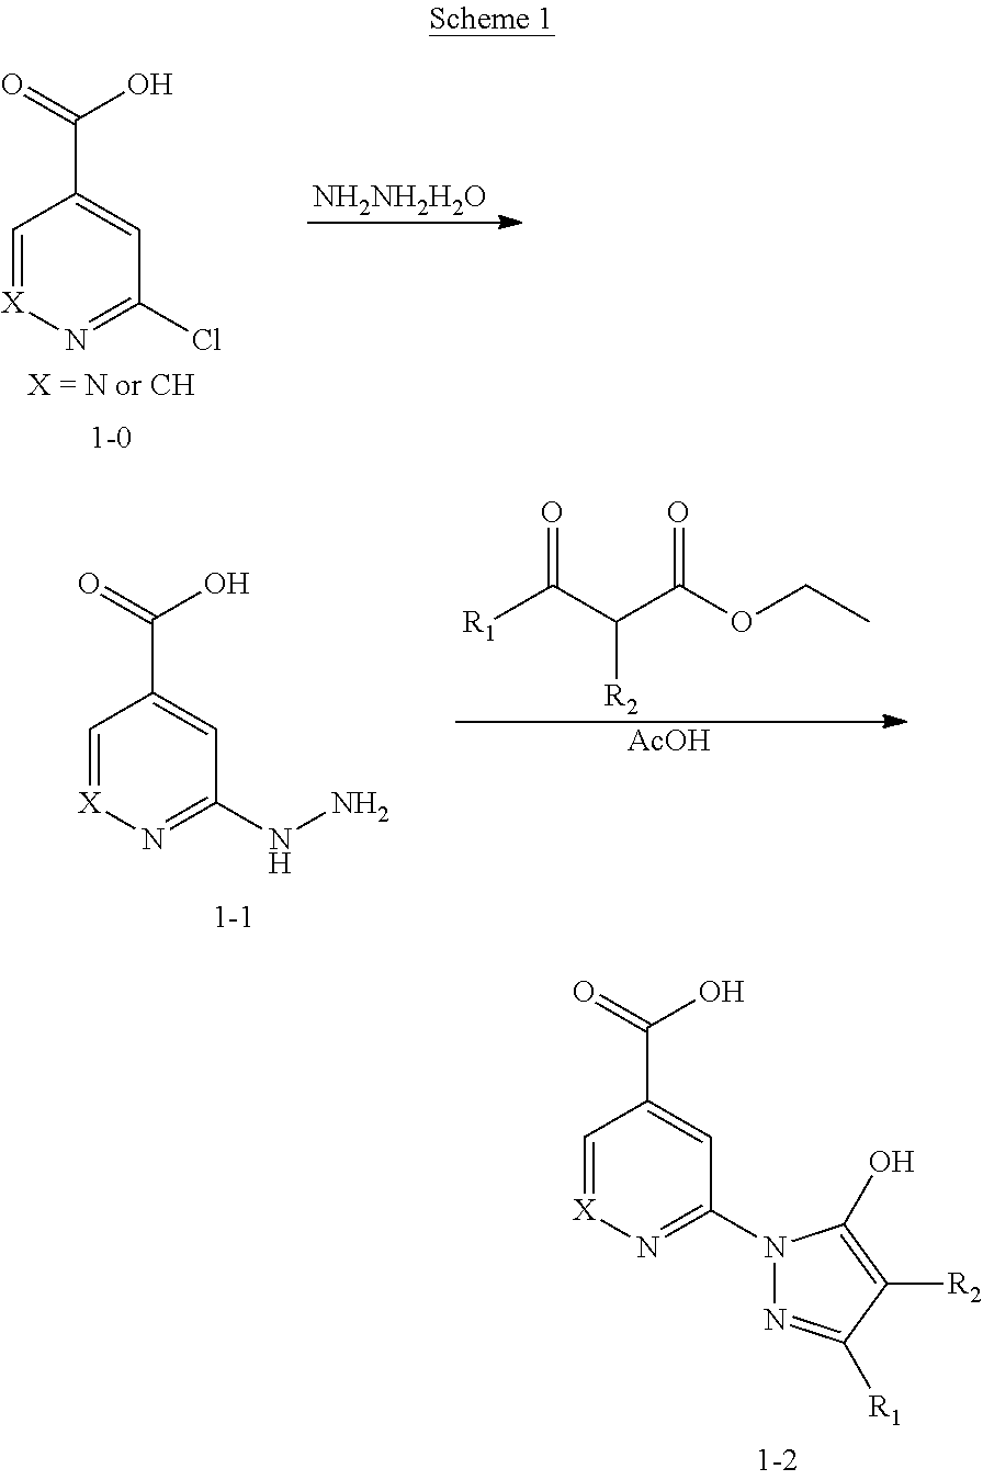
C1=[X]N=C(N2N=C([R1])C([R2])=C2O)C=C1C(=O)O.[NH2NH2H2O].C1=[X]N=C(Cl)C=C1C(=O)O.[R1]C(C(C(OCC)=O)[R2])=O.[AcOH].C1=[X]N=C(NN)C=C1C(=O)O
